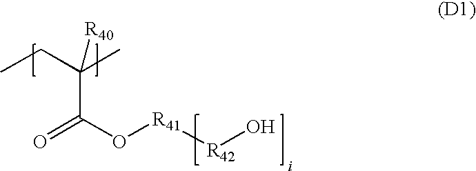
CCC(C)(C(=O)O[R41][R42]O)[R40]
